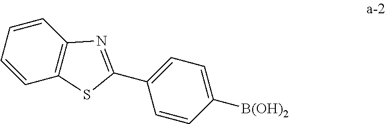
C1=CC2=C(C=C1)SC(C1=CC=C([B(OH)2])C=C1)=N2
